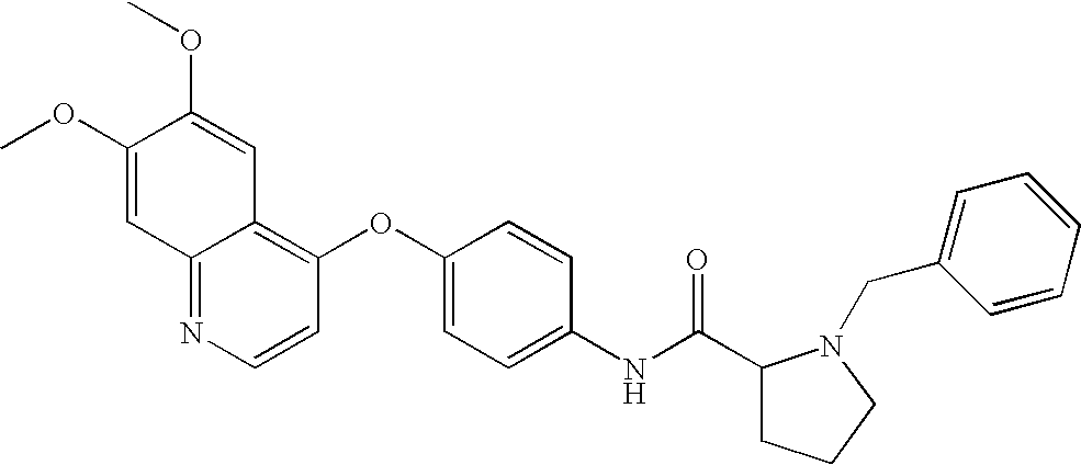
C1(OC)=CC2=NC=CC(OC3=CC=C(NC(=O)C4CCCN4CC4=CC=CC=C4)C=C3)=C2C=C1OC
